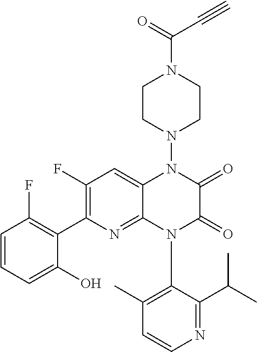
C1=CN=C(C(C)C)C(N2C(=O)C(=O)N(N3CCN(C(C#C)=O)CC3)C3=CC(F)=C(C4=C(F)C=CC=C4O)N=C23)=C1C
